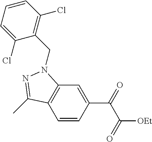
C1=CC(C(C([OEt])=O)=O)=CC2=C1C(C)=NN2CC1=C(Cl)C=CC=C1Cl
